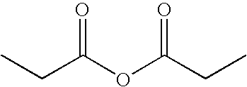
O=C(OC(CC)=O)CC
